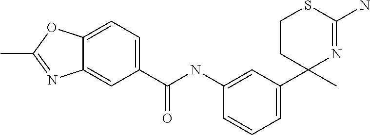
C1(NC(C2=CC=C3C(=C2)N=C(C)O3)=O)=CC(C2(C)N=C(N)SCC2)=CC=C1
